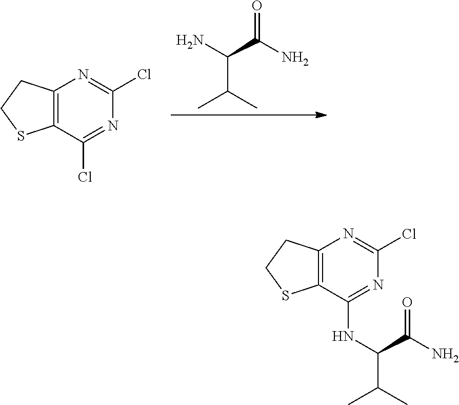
C12=C(C(Cl)=NC(Cl)=N1)SCC2.NC(C(N)=O)C(C)C.C12=C(C(NC(C(N)=O)C(C)C)=NC(Cl)=N1)SCC2
